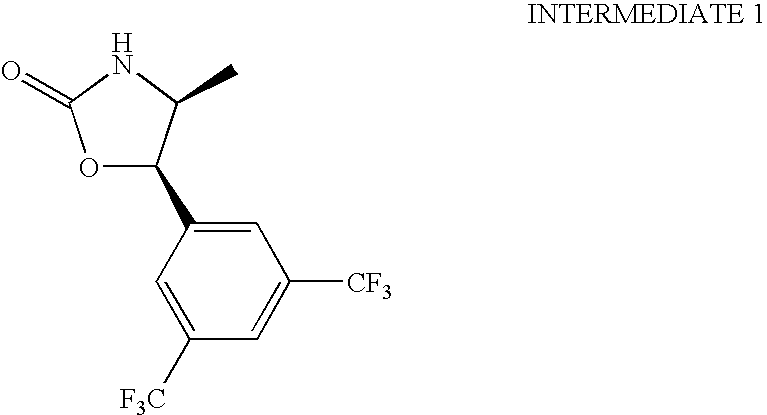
C1=C(C2OC(=O)NC2C)C=C([F3C])C=C1[CF3]
